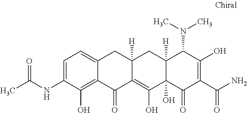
C1=C(NC(C)=O)C(O)=C2C(=C1)CC1([H])C(=C(O)C3(O)C([H])(C1)C(N(C)C)C(O)=C(C(N)=O)C3=O)C2=O
